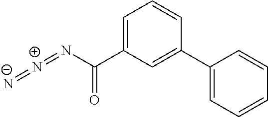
C1=C(C(N=[N+]=[N-])=O)C=C(C2=CC=CC=C2)C=C1
